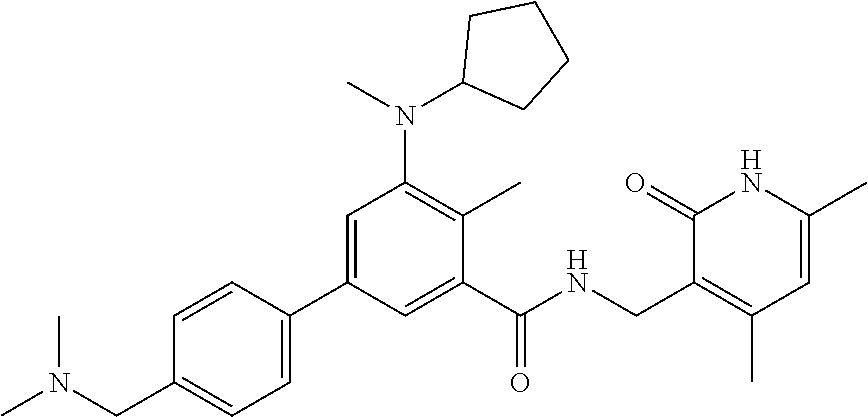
CN(CC1=CC=C(C2=CC(N(C)C3CCCC3)=C(C)C(C(NCC3=C(C)C=C(C)NC3=O)=O)=C2)C=C1)C
